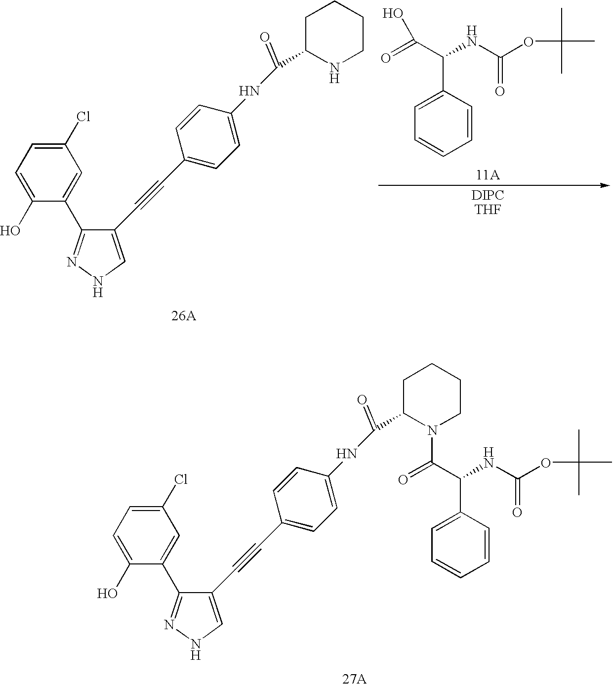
C1=CC(C(NC(OC(C)(C)C)=O)C(=O)O)=CC=C1.C1(Cl)=CC=C(O)C(C2=NNC=C2C#CC2=CC=C(NC(C3NCCCC3)=O)C=C2)=C1.C1(Cl)=CC=C(O)C(C2=NNC=C2C#CC2=CC=C(NC(C3N(C(=O)C(C4=CC=CC=C4)NC(OC(C)(C)C)=O)CCCC3)=O)C=C2)=C1
